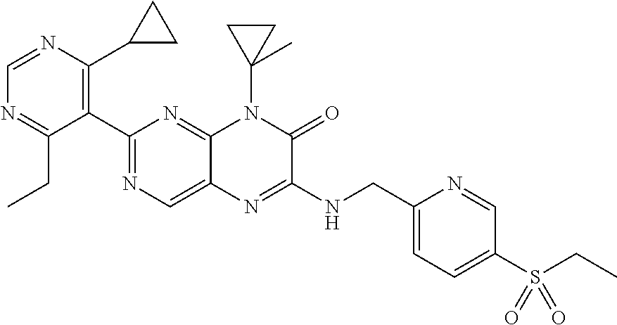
C1(C2=NC=C3C(=N2)N(C2(C)CC2)C(=O)C(NCC2=CC=C(S(CC)(=O)=O)C=N2)=N3)=C(C2CC2)N=CN=C1CC
